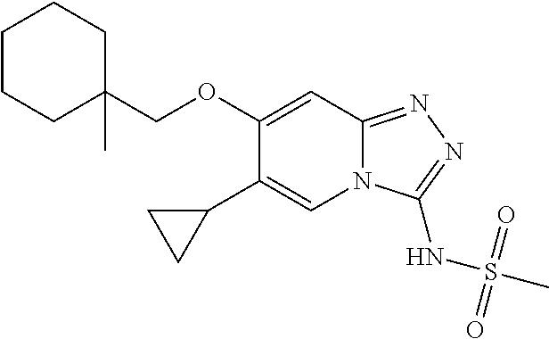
C1CCC(COC2=CC3=NN=C(NS(C)(=O)=O)N3C=C2C2CC2)(C)CC1
